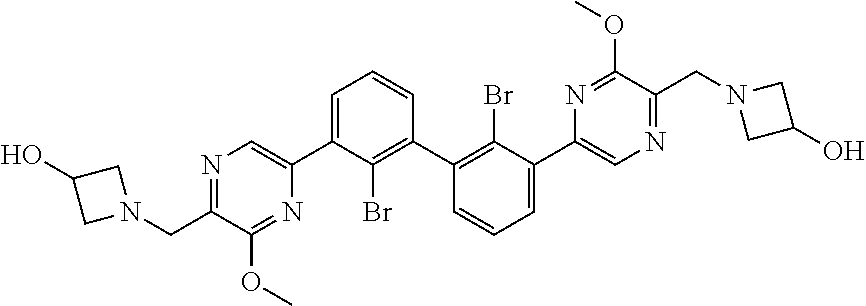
C1=CC(C2=C(Br)C(C3=CN=C(CN4CC(O)C4)C(OC)=N3)=CC=C2)=C(Br)C(C2=CN=C(CN3CC(O)C3)C(OC)=N2)=C1
